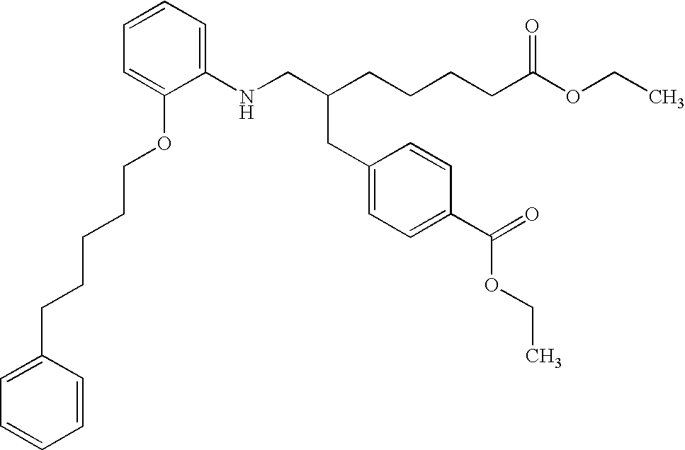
C1(NCC(CCCCC(OCC)=O)CC2=CC=C(C(=O)OCC)C=C2)=CC=CC=C1OCCCCCC1=CC=CC=C1
